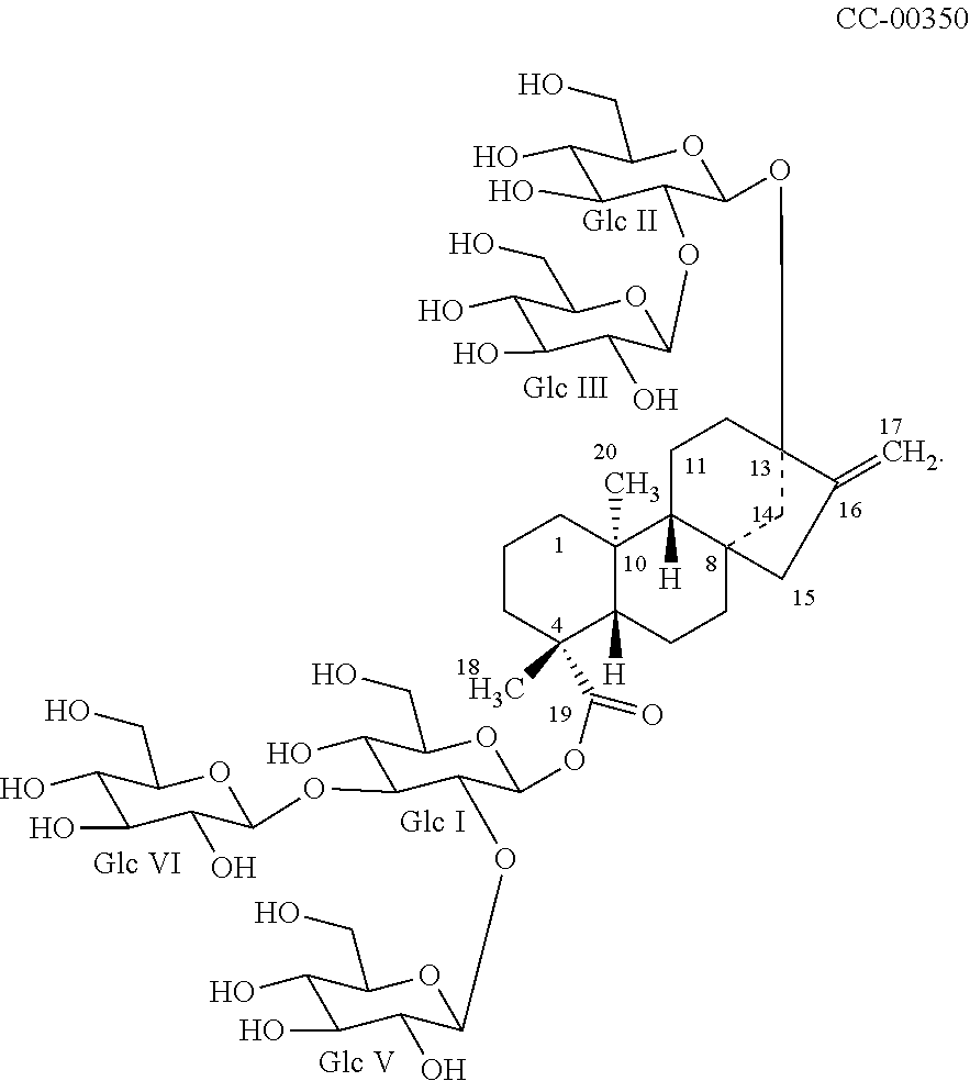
C1CC(C(=O)OC2C(OC3C(O)C(O)C(O)C(CO)O3)C(OC3C(O)C(O)C(O)C(CO)O3)C(O)C(CO)O2)(C)C2([H])C(C)(C1)C1([H])C3(CC2)CC(OC2C(OC4C(O)C(O)C(O)C(CO)O4)C(O)C(O)C(CO)O2)(CC1)C(=C)C3
